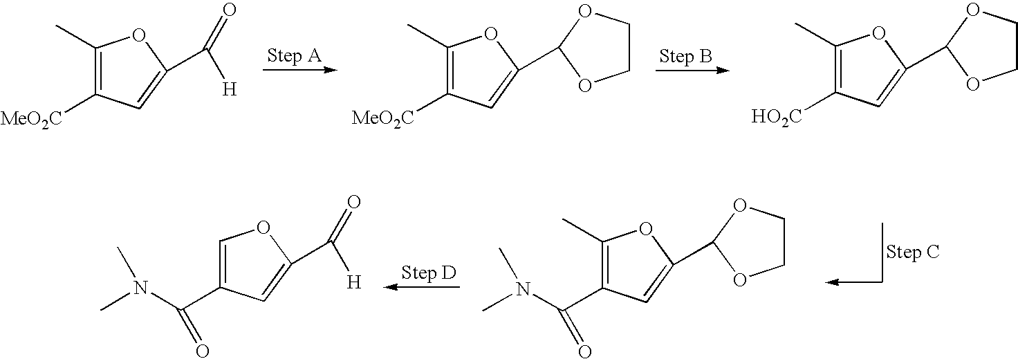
C1(C)=C([MeO2C])C=C(C(=O)[H])O1.C1(C)=C([MeO2C])C=C(C2OCCO2)O1.C1(C)=C([HO2C])C=C(C2OCCO2)O1.C1=C(C(N(C)C)=O)C=C(C(=O)[H])O1.C1(C)=C(C(=O)N(C)C)C=C(C2OCCO2)O1
